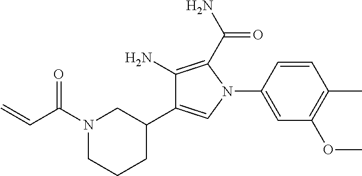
N1(C(C=C)=O)CCCC(C2=CN(C3=CC(OC)=C(C)C=C3)C(C(=O)N)=C2N)C1
